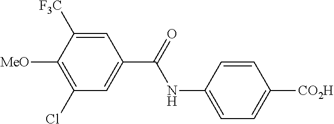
C1=C(NC(=O)C2=CC(Cl)=C([MeO])C([F3C])=C2)C=CC([CO2H])=C1
